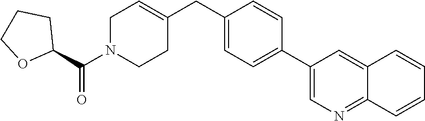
C1(C2=CC=C(CC3=CCN(C(C4OCCC4)=O)CC3)C=C2)=CN=C2C(=C1)C=CC=C2
